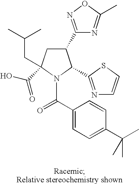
C1(C2=NOC(C)=N2)CC(CC(C)C)(C(O)=O)N(C(C2=CC=C(C(C)(C)C)C=C2)=O)C1C1=NC=CS1
